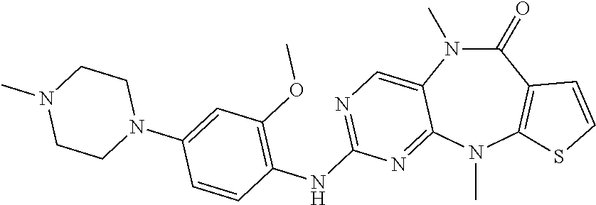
C1(=O)N(C)C2=CN=C(NC3=C(OC)C=C(N4CCN(C)CC4)C=C3)N=C2N(C)C2=C1C=CS2
